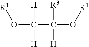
C(C(O[R1])([R3])[H])(O[R1])([H])[H]
